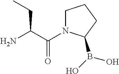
C(C(=O)N1CCCC1B(O)O)(CC)N
